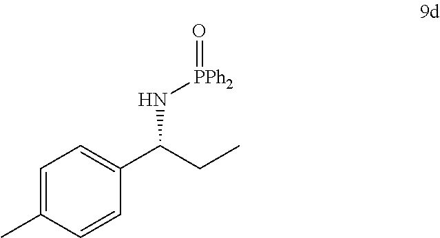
C1=C(C)C=CC(C(CC)N[PPh2]=O)=C1
